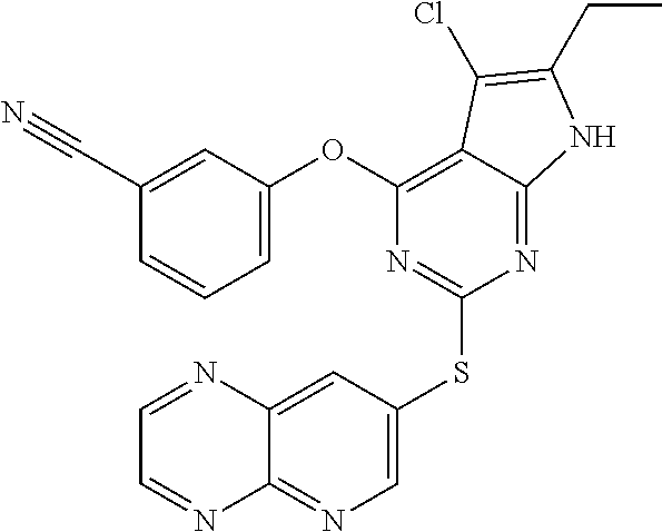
C1(OC2=CC=CC(C#N)=C2)=C2C(=NC(SC3=CN=C4C(=C3)N=CC=N4)=N1)NC(CC)=C2Cl
